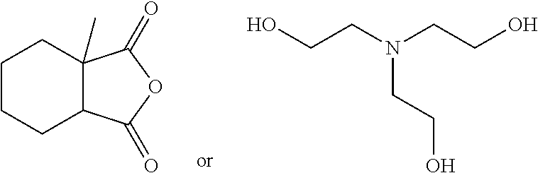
C1CCC2C(C)(C1)C(=O)OC2=O.OCCN(CCO)CCO
